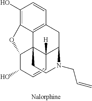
C1(O)=C2C3=C(C=C1)CC1C4([H])C3(C(C(O)C=C4)O2)CCN1CC=C
